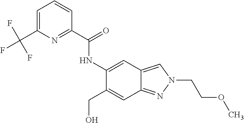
C1(NC(C2=NC(C(F)(F)F)=CC=C2)=O)=CC2=CN(CCOC)N=C2C=C1CO
